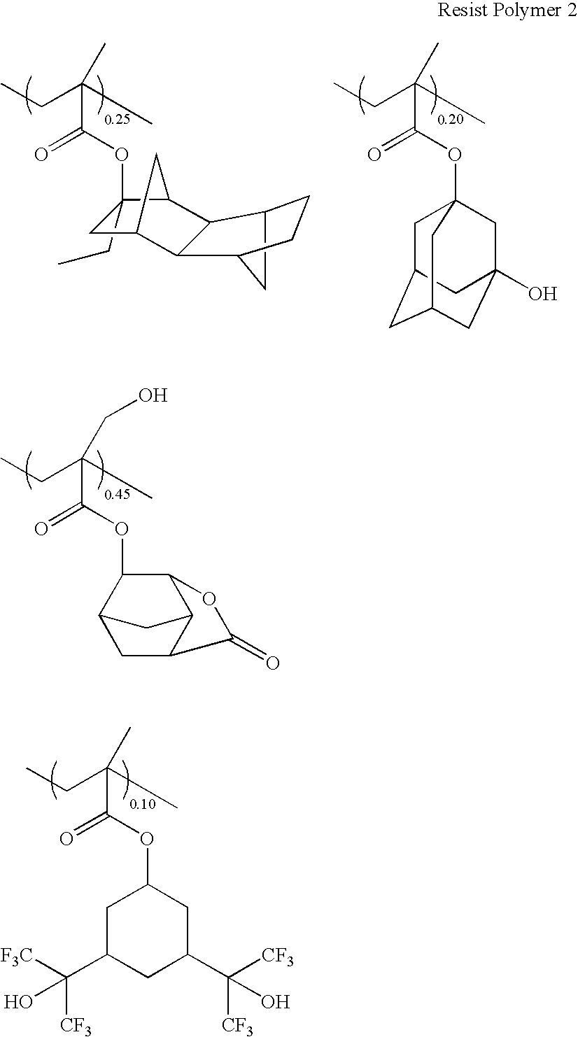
CCC(C)(C(OC1CC(C([F3C])([CF3])O)CC(C([CF3])([CF3])O)C1)=O)C.CCC(C)(C(OC1(CC)C2C3C(C(C2)C1)C1CC3CC1)=O)C.CCC(C)(C(OC12CC3CC(CC(O)(C1)C3)C2)=O)C.CCC(CO)(C(OC1C2CC3C(C1OC3=O)C2)=O)C
